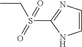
C1(S(CC)(=O)=O)=NC=CN1
